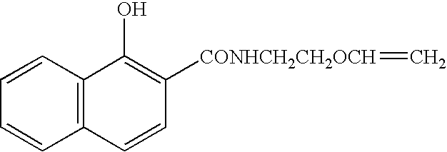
C12=C(C=CC=C1)C(O)=C([CONHCH2CH2OCH]=C)C=C2
